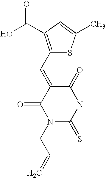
O=C1C(=CC2=C(C(O)=O)C=C(C)S2)C(=O)N(CC=C)C(=S)N1
